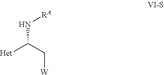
N(C(C[W])[Het])[RA]
